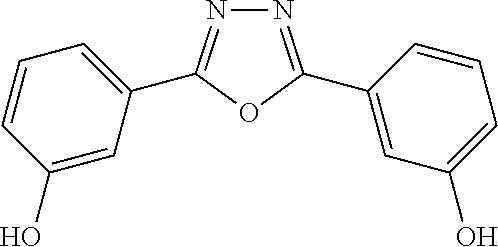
N1=C(C2=CC(O)=CC=C2)OC(C2=CC=CC(O)=C2)=N1
